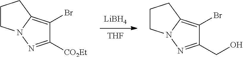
[LiBH4].[THF].C1CN2C(=C(Br)C(CO)=N2)C1.C1CN2C(=C(Br)C([CO2Et])=N2)C1
